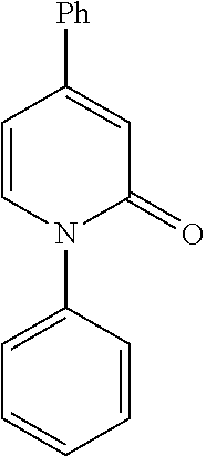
N1(C2=CC=CC=C2)C(=O)C=C([Ph])C=C1
